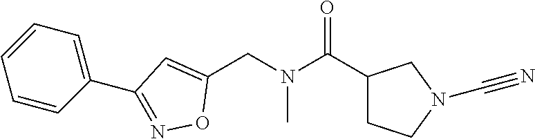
N(C(C1CCN(C#N)C1)=O)(CC1=CC(C2=CC=CC=C2)=NO1)C
